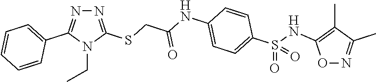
N1=C(SCC(NC2=CC=C(S(=O)(NC3=C(C)C(C)=NO3)=O)C=C2)=O)N(CC)C(C2=CC=CC=C2)=N1
